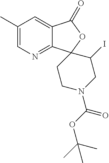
C1(C)=CN=C2C(=C1)C(=O)OC21CCN(C(OC(C)(C)C)=O)CC1I
